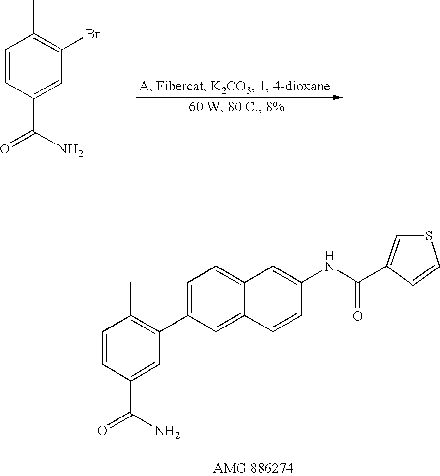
C1(C2=CC=C3C(=C2)C=CC(NC(=O)C2=CSC=C2)=C3)=C(C)C=CC(C(=O)N)=C1.C1=CC(C(=O)N)=CC(Br)=C1C
